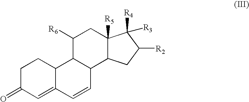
C12=CC(=O)CCC1C1C(C=C2)C2C([R5])(CC1[R6])C([R4])([R3])C([R2])C2
